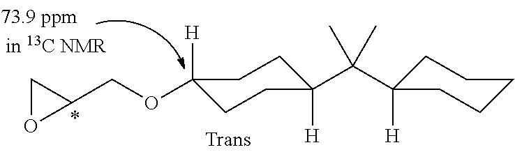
C1(C(C)(C)C2([H])CCCCC2)([H])CCC([H])(OCC2CO2)CC1
